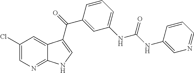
C1(Cl)=CN=C2C(=C1)C(C(=O)C1=CC(NC(NC3=CN=CC=C3)=O)=CC=C1)=CN2
